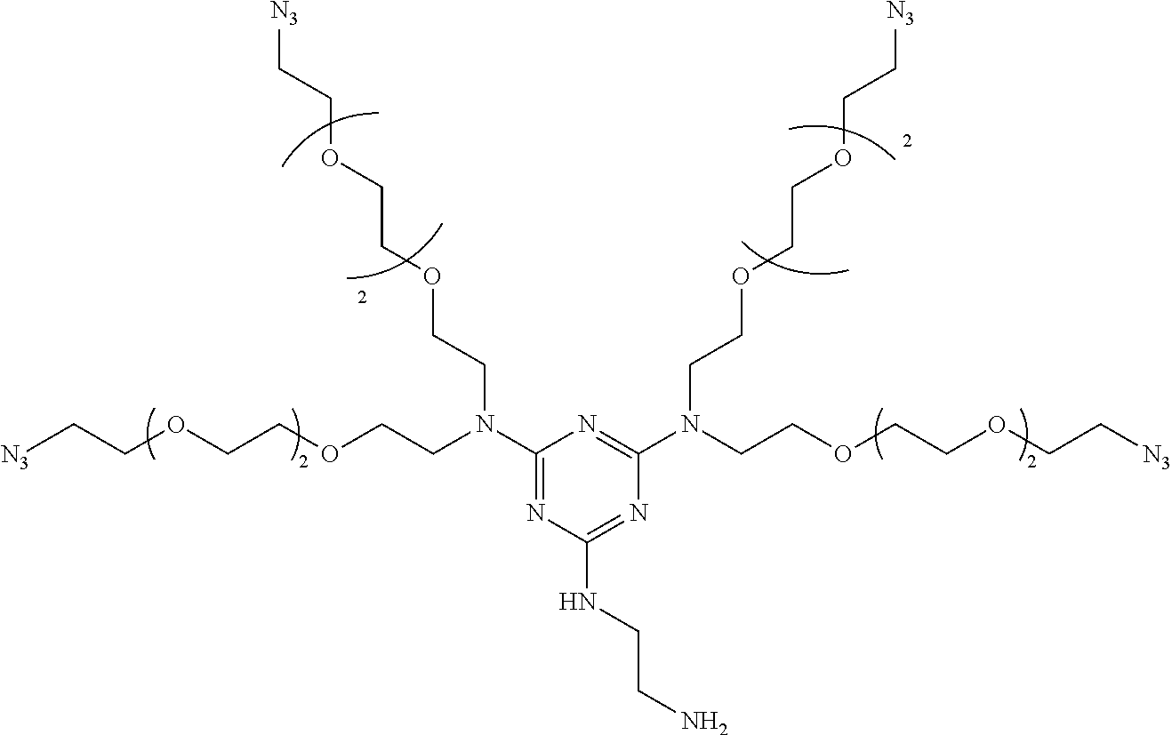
C1(N(CCOCCOCC[N3])CCOCCOCC[N3])=NC(NCCN)=NC(N(CCOCCOCC[N3])CCOCCOCC[N3])=N1
